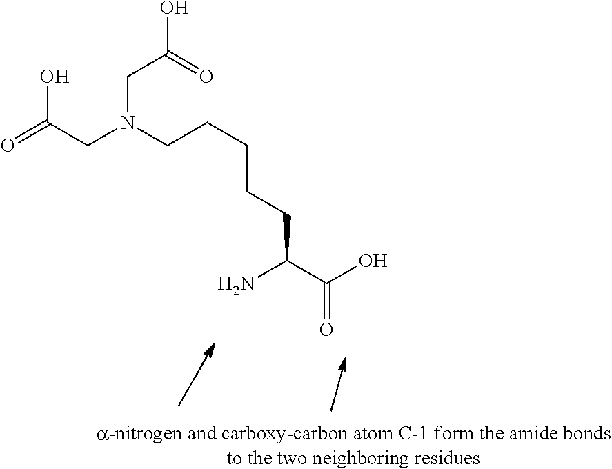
C(C(C(O)=O)N)CCCCN(CC(=O)O)CC(O)=O
